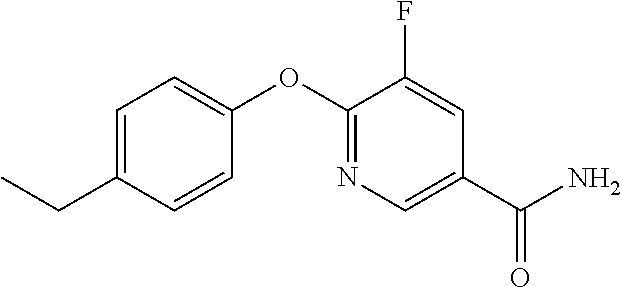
C1=C(CC)C=CC(OC2=NC=C(C(N)=O)C=C2F)=C1
